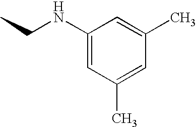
C1=C(C)C=C(C)C=C1NCC
